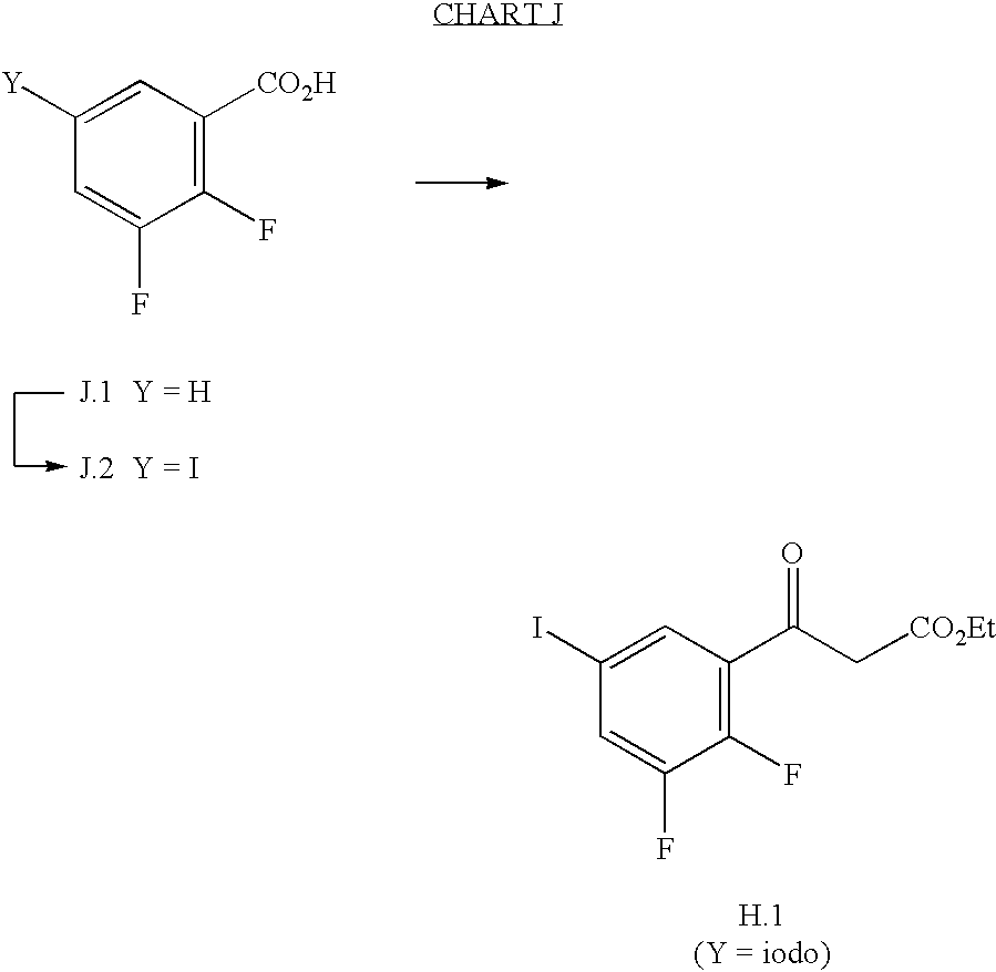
C1(F)=C(C(C[CO2Et])=O)C=C(I)C=C1F.C1(F)=C([CO2H])C=C([Y])C=C1F
